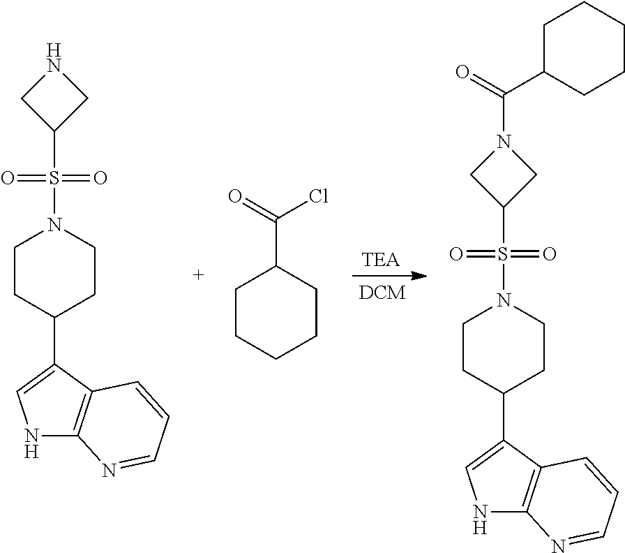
C1CC(C2=CNC3=C2C=CC=N3)CCN1S(C1CNC1)(=O)=O.[DCM].C1CC(C2=CNC3=C2C=CC=N3)CCN1S(C1CN(C(C2CCCCC2)=O)C1)(=O)=O.C1CCCCC1C(Cl)=O
